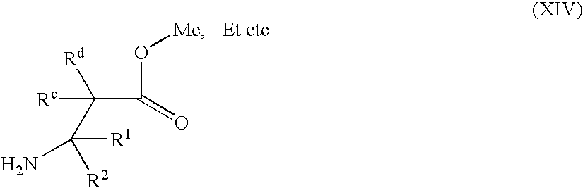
O(C(=O)C(C([R2])([R1])N)([Rd])[Rc])[Me].[Et etc]
